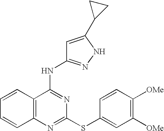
C1=CC2=C(C=C1)N=C(SC1=CC([OMe])=C([OMe])C=C1)N=C2NC1=NNC(C2CC2)=C1
